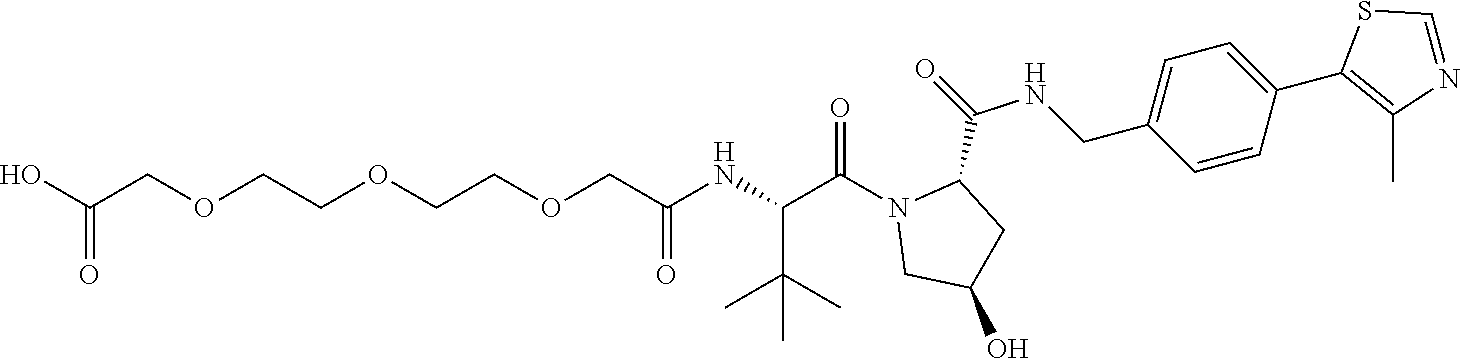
C1(C2=C(C)N=CS2)=CC=C(CNC(C2N(C(C(NC(COCCOCCOCC(O)=O)=O)C(C)(C)C)=O)CC(O)C2)=O)C=C1
